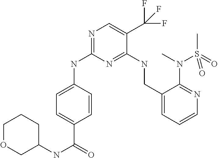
N1=C(NC2=CC=C(C(=O)NC3CCCOC3)C=C2)N=C(NCC2=CC=CN=C2N(C)S(C)(=O)=O)C(C(F)(F)F)=C1
